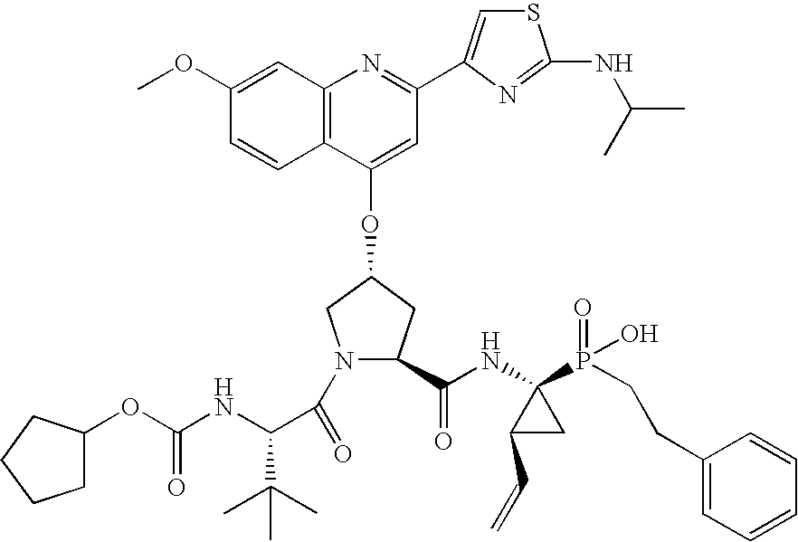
COC1=CC2=C(C=C1)C(OC1CC(C(NC3(P(=O)(O)CCC4=CC=CC=C4)C(C=C)C3)=O)N(C(=O)C(NC(OC3CCCC3)=O)C(C)(C)C)C1)=CC(C1=CSC(NC(C)C)=N1)=N2
